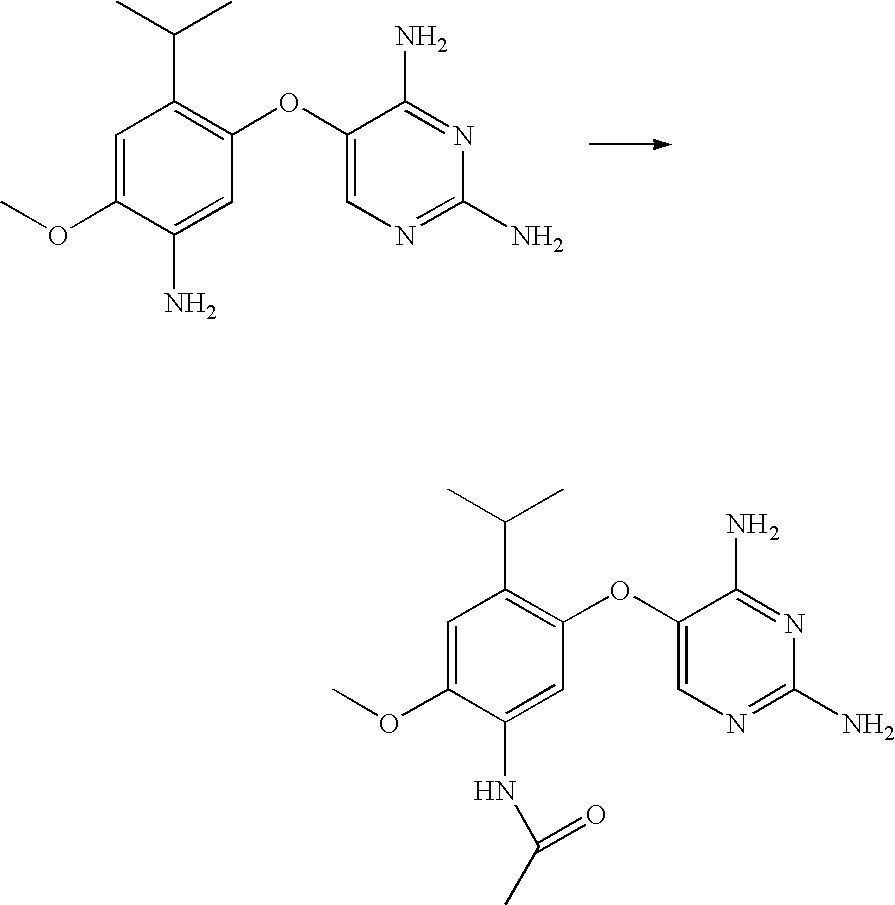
C1=C(OC)C(N)=CC(OC2=CN=C(N)N=C2N)=C1C(C)C.C1=C(OC)C(NC(C)=O)=CC(OC2=CN=C(N)N=C2N)=C1C(C)C
